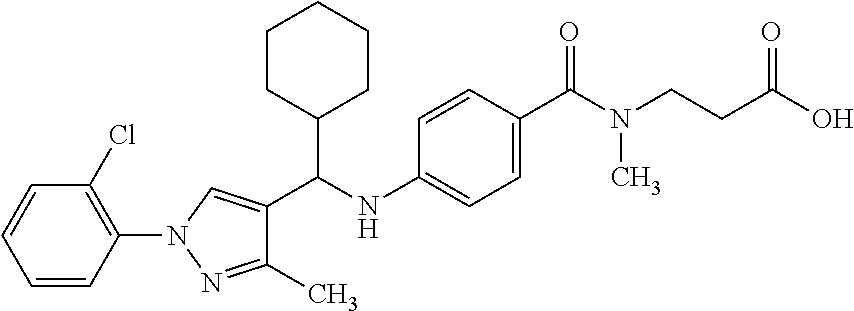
N1(C2=C(Cl)C=CC=C2)N=C(C)C(C(NC2=CC=C(C(N(CCC(O)=O)C)=O)C=C2)C2CCCCC2)=C1
